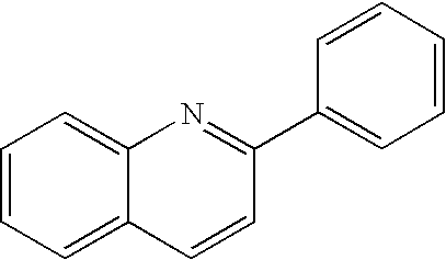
C1=CC=C2C(=C1)N=C(C1=CC=CC=C1)C=C2
